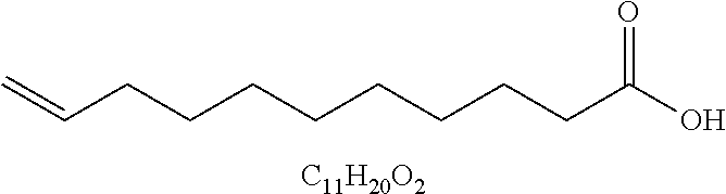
C=CCCCCCCCCC(O)=O.[C11H20O2]
